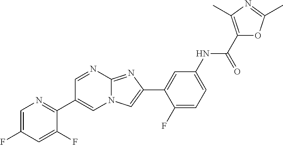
C1=NC2=NC(C3=CC(NC(C4=C(C)N=C(C)O4)=O)=CC=C3F)=CN2C=C1C1=NC=C(F)C=C1F
